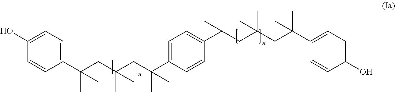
C1(C(CC(CC(C2=CC=C(C(CC(CC(C3=CC=C(O)C=C3)(C)C)(C)C)(C)C)C=C2)(C)C)(C)C)(C)C)=CC=C(O)C=C1
